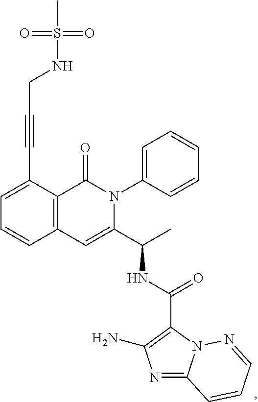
C(C#CC1=CC=CC2=C1C(=O)N(C1=CC=CC=C1)C(C(C)NC(C1=C(N)N=C3N1N=CC=C3)=O)=C2)NS(=O)(=O)C
